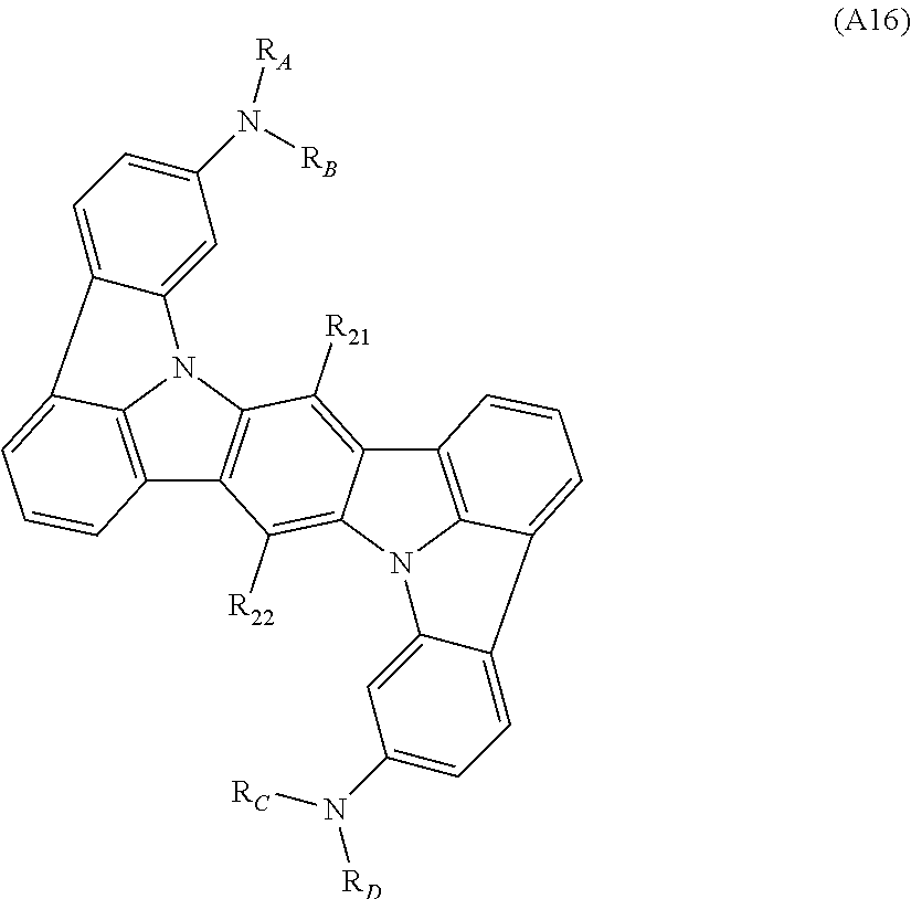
C12=C3N(C4=C1C([R22])=C1C(=C4[R21])C4=C5N1C1=CC(N([RC])[RD])=CC=C1C5=CC=C4)C1=CC(N([RA])[RB])=CC=C1C3=CC=C2
